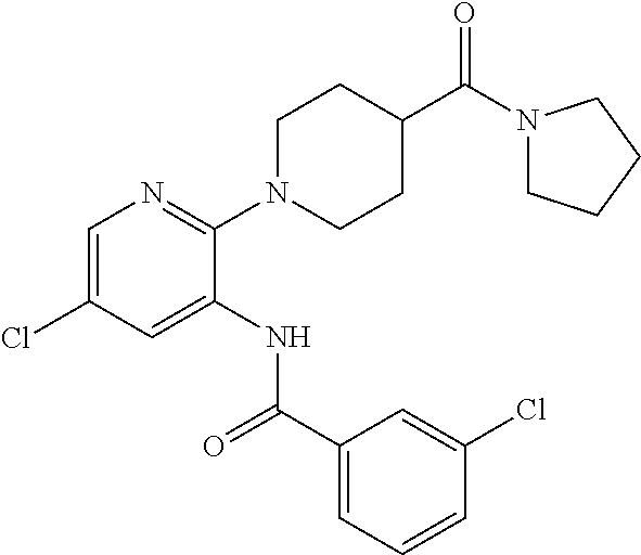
C1=C(Cl)C=C(NC(C2=CC=CC(Cl)=C2)=O)C(N2CCC(C(N3CCCC3)=O)CC2)=N1
